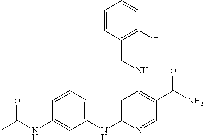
C1(NC2=CC(NCC3=C(F)C=CC=C3)=C(C(N)=O)C=N2)=CC=CC(NC(C)=O)=C1
